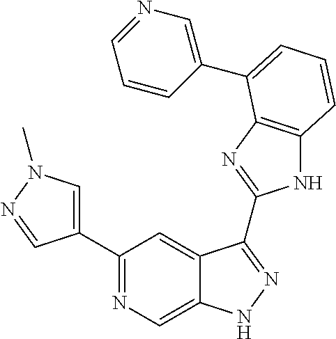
C1(C2=NC=C3C(=C2)C(C2=NC4=C(N2)C=CC=C4C2=CN=CC=C2)=NN3)=CN(C)N=C1
